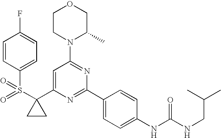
S(C1(C2=CC(N3C(C)COCC3)=NC(C3=CC=C(NC(NCC(C)C)=O)C=C3)=N2)CC1)(=O)(=O)C1=CC=C(F)C=C1
